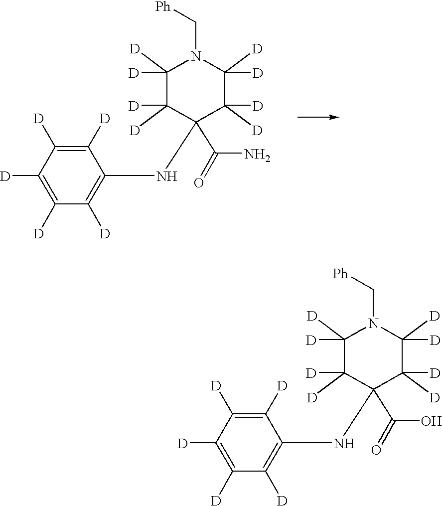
C1([D])([D])C([D])([D])C(C(=O)N)(NC2=C([D])C([D])=C([D])C([D])=C2[D])C([D])([D])C([D])([D])N1C[Ph].C1([D])([D])C([D])([D])C(C(=O)O)(NC2=C([D])C([D])=C([D])C([D])=C2[D])C([D])([D])C([D])([D])N1C[Ph]
